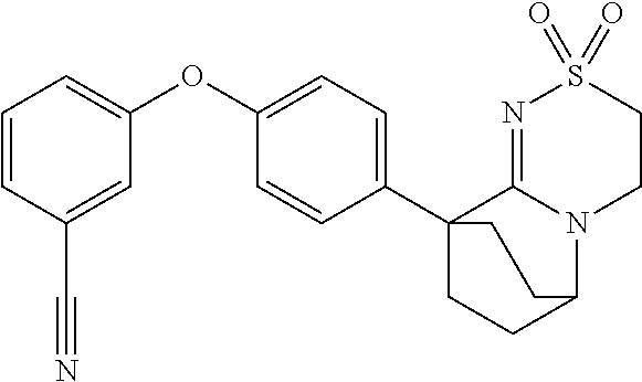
C1=CC(C#N)=CC(OC2=CC=C(C34CCC(N5C3=NS(=O)(=O)CC5)CC4)C=C2)=C1
